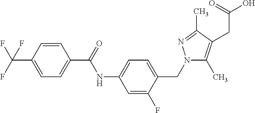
C1=CC(C(F)(F)F)=CC=C1C(=O)NC1=CC=C(CN2C(C)=C(CC(O)=O)C(C)=N2)C(F)=C1
